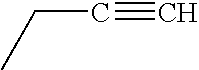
C(C#C)C
